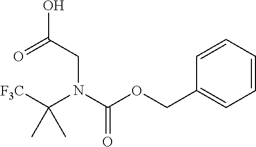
C1=CC=CC(COC(N(C([F3C])(C)C)CC(O)=O)=O)=C1
